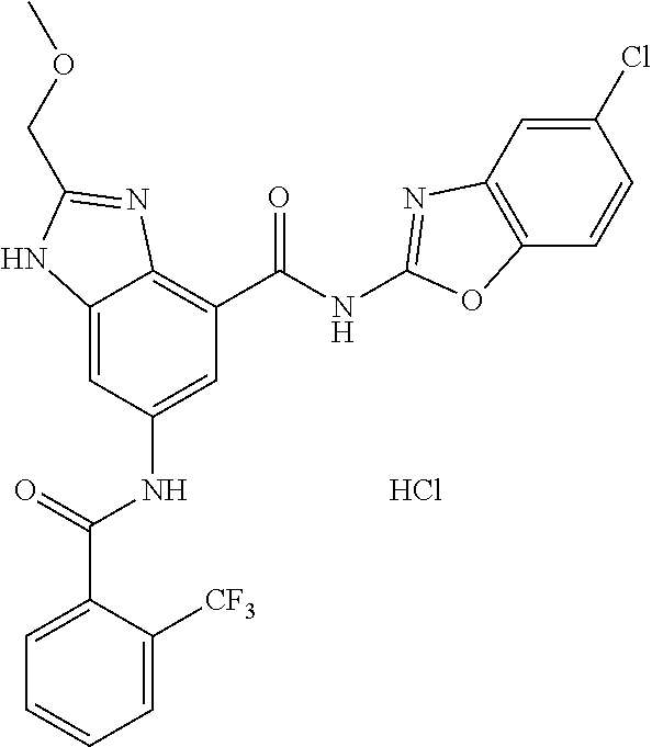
Cl.C12=CC(NC(C3=CC=CC=C3[CF3])=O)=CC(C(NC3=NC4=C(C=CC(Cl)=C4)O3)=O)=C1N=C(COC)N2
